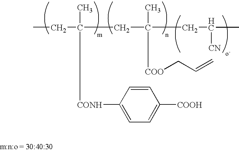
CCC(CC(CC(C)[CN])(C)[COO]CC=C)(C)[CONH]C1=CC=C([COOH])C=C1
